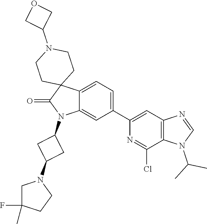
C12=CC=C(C3=CC4=C(C(Cl)=N3)N(C(C)C)C=N4)C=C1N(C1CC(N3CC(F)(C)CC3)C1)C(=O)C21CCN(C2COC2)CC1
